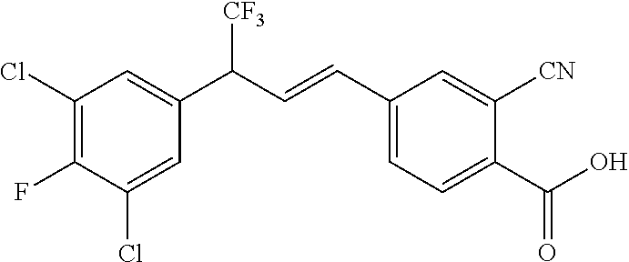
C1(Cl)=C(F)C(Cl)=CC(C(C=CC2=CC=C(C(O)=O)C([CN])=C2)[CF3])=C1
